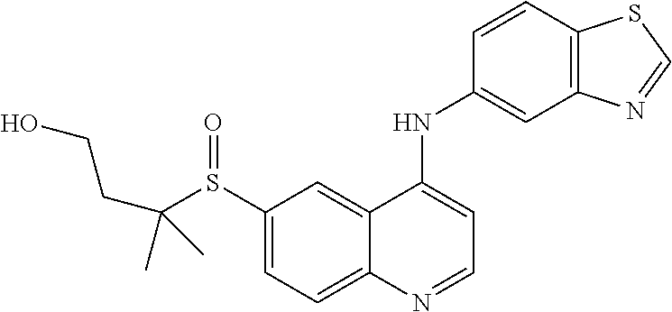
C1(S(=O)C(CCO)(C)C)=CC=C2C(=C1)C(NC1=CC3=C(C=C1)SC=N3)=CC=N2
